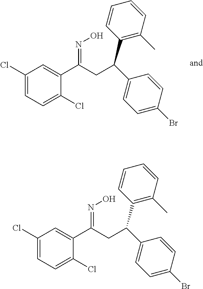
C1(Cl)=CC=C(Cl)C(C(CC(C2=CC=C(Br)C=C2)C2=C(C)C=CC=C2)=NO)=C1.C1(Cl)=CC=C(Cl)C(C(CC(C2=CC=C(Br)C=C2)C2=C(C)C=CC=C2)=NO)=C1
